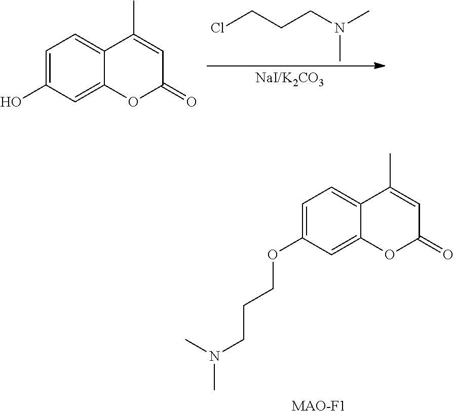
C1=C(O)C=C2C(=C1)C(C)=CC(=O)O2.ClCCCN(C)C.C1=C(OCCCN(C)C)C=C2C(=C1)C(C)=CC(=O)O2.[MAO-F1]
